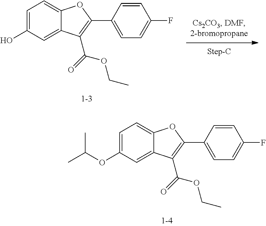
C1=C(OC(C)C)C=C2C(=C1)OC(C1=CC=C(F)C=C1)=C2C(=O)OCC.C1=C(O)C=C2C(=C1)OC(C1=CC=C(F)C=C1)=C2C(=O)OCC
